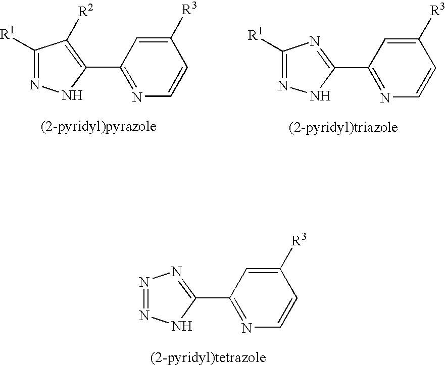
C1(C2=NN=NN2)=NC=CC([R3])=C1.C1(C2=C([R2])C([R1])=NN2)=NC=CC([R3])=C1.C1(C2=NC([R1])=NN2)=NC=CC([R3])=C1
